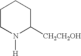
C1CN([H])C([CH2CH2OH])CC1
